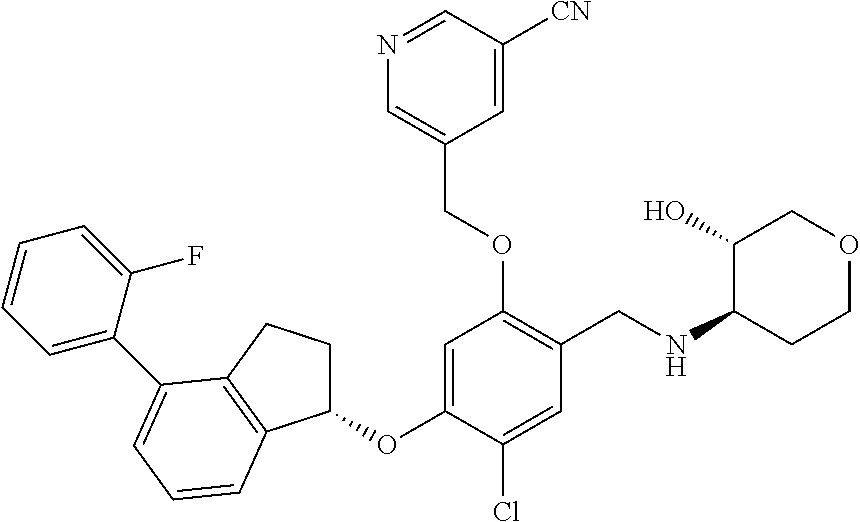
C1(OC2=CC(OCC3=CN=CC([CN])=C3)=C(CNC3CCOCC3O)C=C2Cl)CCC2=C1C=CC=C2C1=CC=CC=C1F
